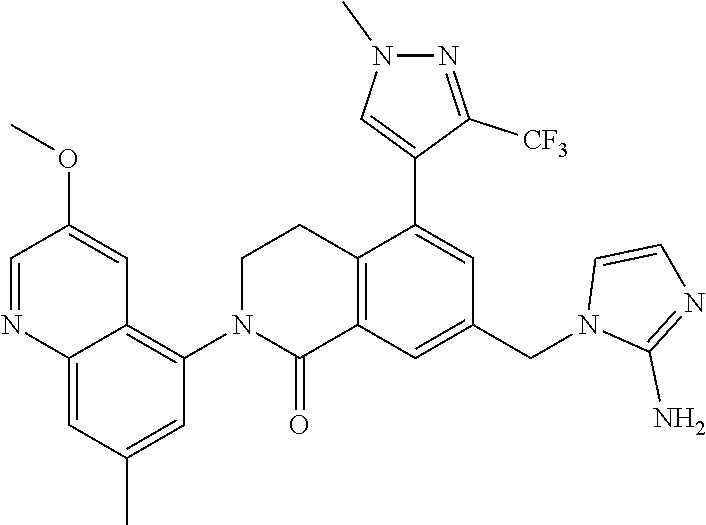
C1=NC2=CC(C)=CC(N3C(=O)C4=C(CC3)C(C3=CN(C)N=C3[CF3])=CC(CN3C(N)=NC=C3)=C4)=C2C=C1OC
